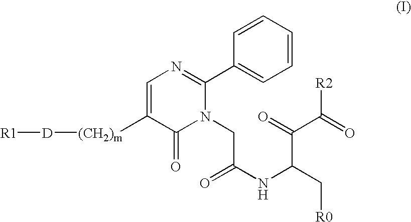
C1=C([(CH2)m][D][R1])C(=O)N(CC(NC(C(C(=O)[R2])=O)C[R0])=O)C(C2=CC=CC=C2)=N1
